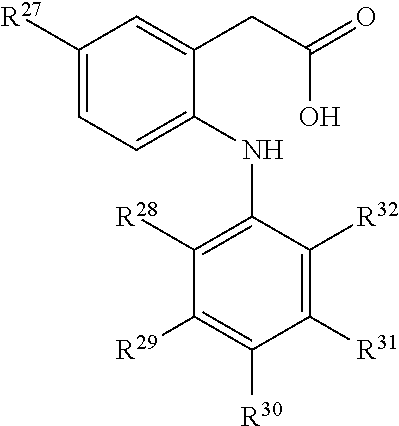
C1([R27])=CC=C(NC2=C([R28])C([R29])=C([R30])C([R31])=C2[R32])C(CC(O)=O)=C1
